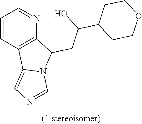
C1=CC2=C(N=C1)C(CC(C1CCOCC1)O)N1C2=CN=C1
